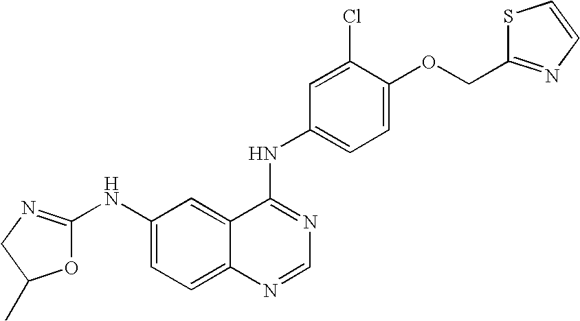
C1N=C(NC2=CC=C3C(=C2)C(NC2=CC=C(OCC4=NC=CS4)C(Cl)=C2)=NC=N3)OC1C
